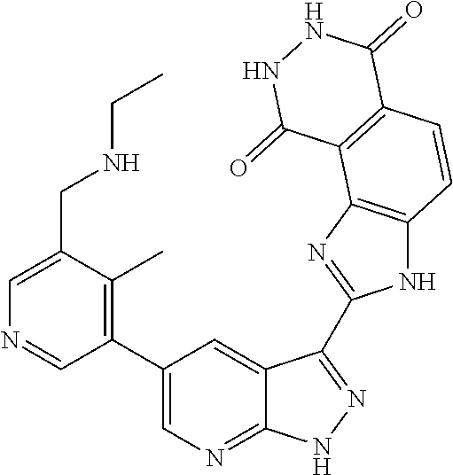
C1(C2=CN=C3C(=C2)C(C2=NC4=C(N2)C=CC2=C4C(=O)NNC2=O)=NN3)=C(C)C(CNCC)=CN=C1
